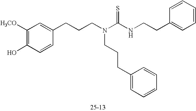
C1([H3CO])=C(O)C=CC(CCCN(C(=S)NCCC2=CC=CC=C2)CCCC2=CC=CC=C2)=C1
